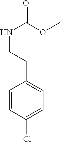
C1=CC(Cl)=CC=C1CCNC(OC)=O
